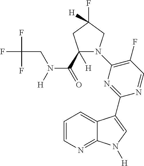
C1=CN=C2C(=C1)C(C1=NC(N3C(C(=O)N([H])CC(F)(F)F)([H])CC(F)([H])C3)=C(F)C=N1)=CN2[H]
